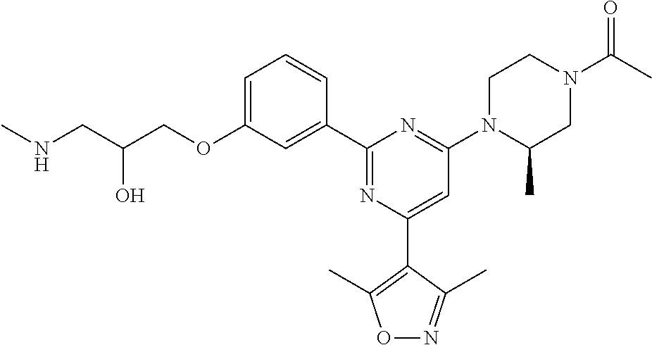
C1=C(OCC(CNC)O)C=C(C2=NC(C3=C(C)ON=C3C)=CC(N3C(C)CN(C(C)=O)CC3)=N2)C=C1
